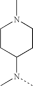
C1CC(N(C)C)CCN1C
